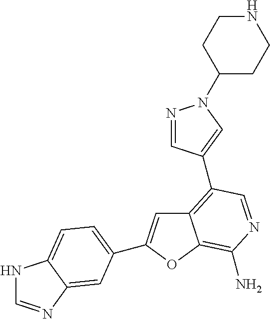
C12=C(C3=CN(C4CCNCC4)N=C3)C=NC(N)=C1OC(C1=CC=C3NC=NC3=C1)=C2
